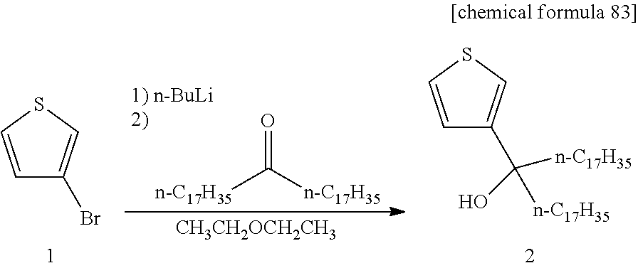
C1=CSC=C1C([n-C17H35])(O)[n-C17H35].C1=CSC=C1Br.O=C([n-C17H35])[n-C17H35].[CH3CH2OCH2CH3]
